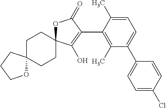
C1=C(C)C(C2=C(O)C3(OC2=O)CCC2(CC3)OCCC2)=C(C)C(C2=CC=C(Cl)C=C2)=C1
